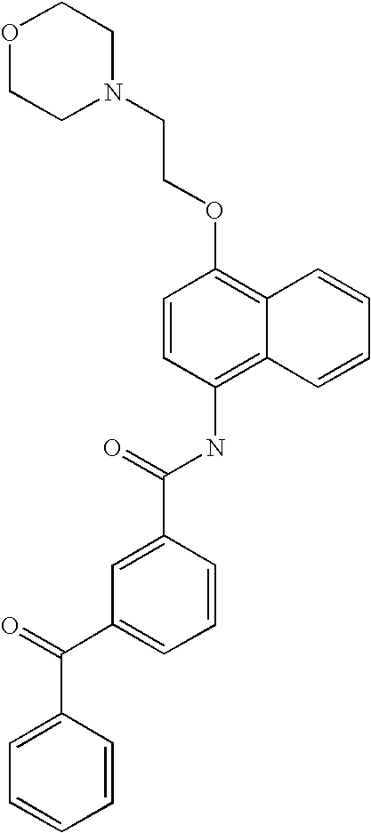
C1=C(C(=O)NC2=C3C(=C(OCCN4CCOCC4)C=C2)C=CC=C3)C=CC=C1C(=O)C1=CC=CC=C1
